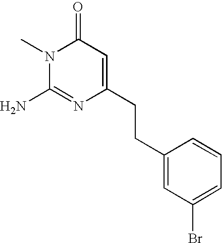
N1(C)C(N)=NC(CCC2=CC(Br)=CC=C2)=CC1=O
